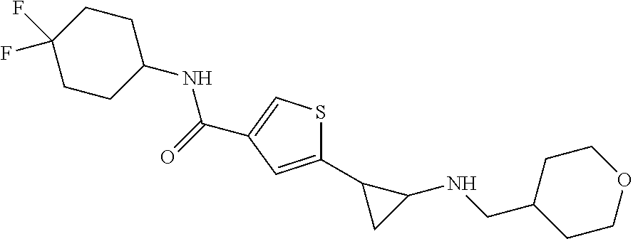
C1(C2CC2NCC2CCOCC2)=CC(C(=O)NC2CCC(F)(F)CC2)=CS1
